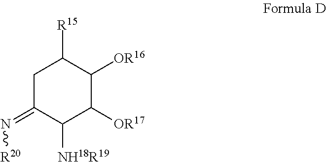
C1C(=N[R20])C([NH18R19])C([OR17])C([OR16])C1[R15]
